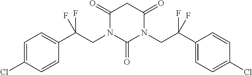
C1=C(Cl)C=CC(C(CN2C(=O)N(CC(C3=CC=C(Cl)C=C3)(F)F)C(=O)CC2=O)(F)F)=C1
